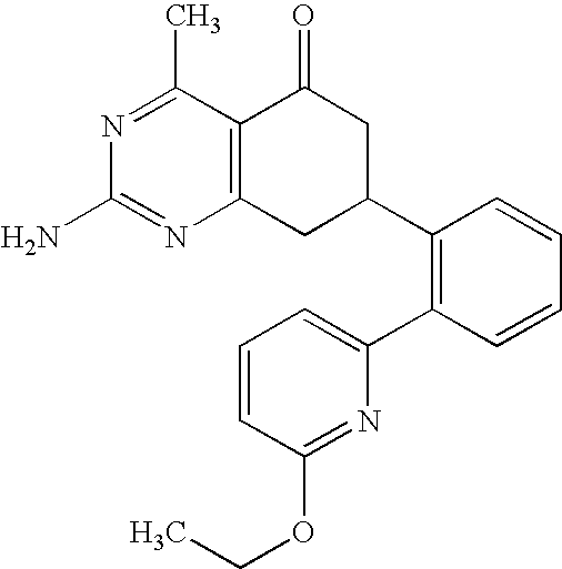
C12=C(C(C)=NC(N)=N1)C(=O)CC(C1=C(C3=CC=CC(OCC)=N3)C=CC=C1)C2
